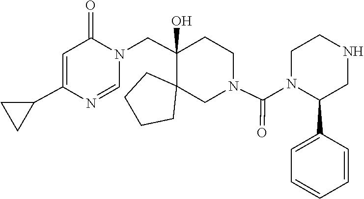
C1=CC=CC(C2CNCCN2C(N2CCC(CN3C=NC(C4CC4)=CC3=O)(O)C3(CCCC3)C2)=O)=C1
